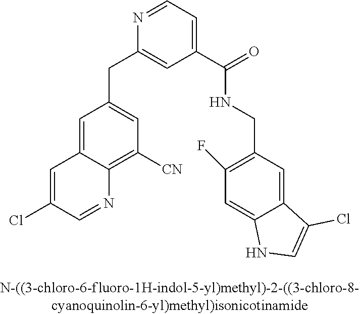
C1=C2C(=C([CN])C=C1CC1=CC(C(=O)NCC3=C(F)C=C4C(=C3)C(Cl)=CN4)=CC=N1)N=CC(Cl)=C2
